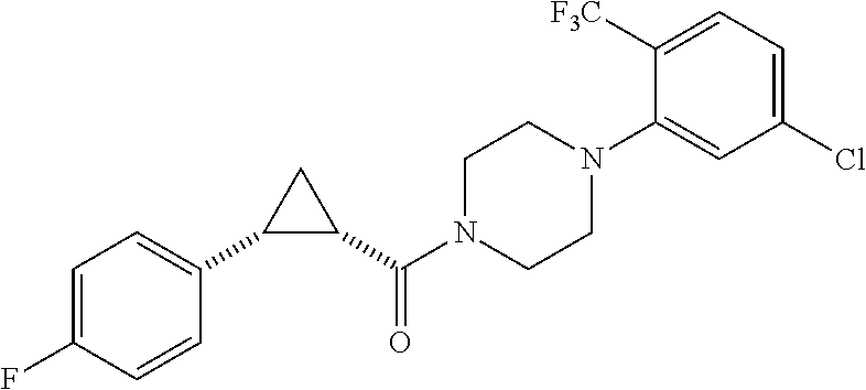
C1=C(F)C=CC(C2C(C(=O)N3CCN(C4=CC(Cl)=CC=C4[F3C])CC3)C2)=C1
